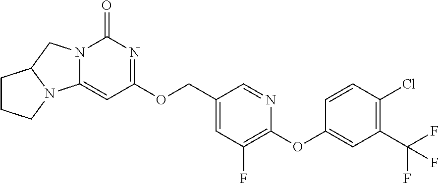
O(C1=C(F)C=C(COC2=NC(=O)N3C(=C2)N2C(C3)CCC2)C=N1)C1=CC(C(F)(F)F)=C(Cl)C=C1
